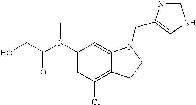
C1(N(C(CO)=O)C)=CC(Cl)=C2C(=C1)N(CC1=CNC=N1)CC2
